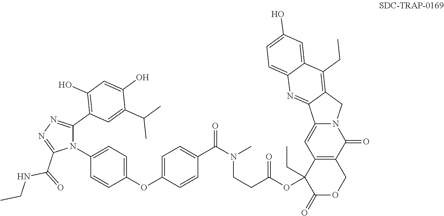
C1(OC2=CC=C(C(N(C)CCC(OC3(CC)C(=O)OCC4=C3C=C3N(C4=O)CC4=C(CC)C5=CC(O)=CC=C5N=C34)=O)=O)C=C2)=CC=C(N2C(C3=C(O)C=C(O)C(C(C)C)=C3)=NN=C2C(=O)NCC)C=C1
